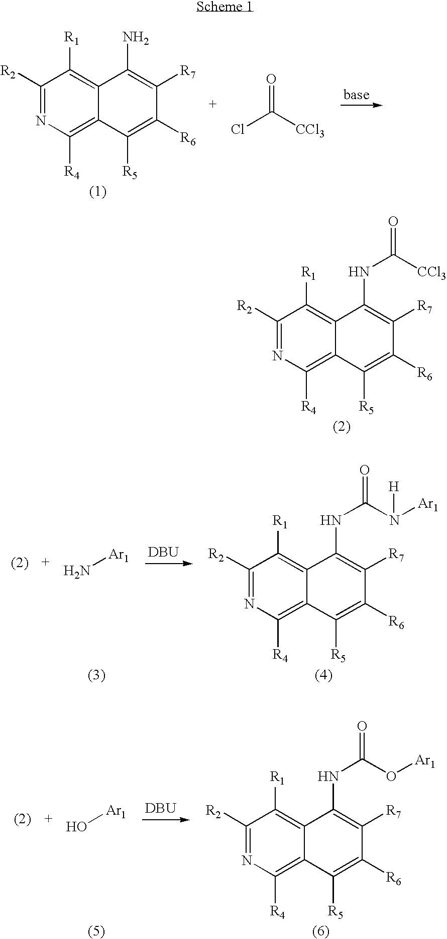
C1([R2])=NC([R4])=C2C(=C1[R1])C(N)=C([R7])C([R6])=C2[R5].O=C(Cl)[CCl3].C1([R2])=NC([R4])=C2C(=C1[R1])C(NC([CCl3])=O)=C([R7])C([R6])=C2[R5].N[Ar1].[DBU].C1([R2])=NC([R4])=C2C(=C1[R1])C(NC(N([Ar1])[H])=O)=C([R7])C([R6])=C2[R5].O[Ar1].[DBU].C1([R2])=NC([R4])=C2C(=C1[R1])C(NC(O[Ar1])=O)=C([R7])C([R6])=C2[R5]
